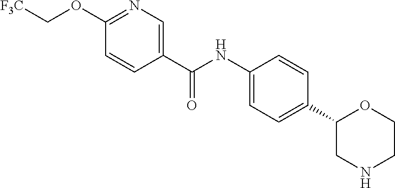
C1(C(NC2=CC=C(C3CNCCO3)C=C2)=O)=CN=C(OC[F3C])C=C1
